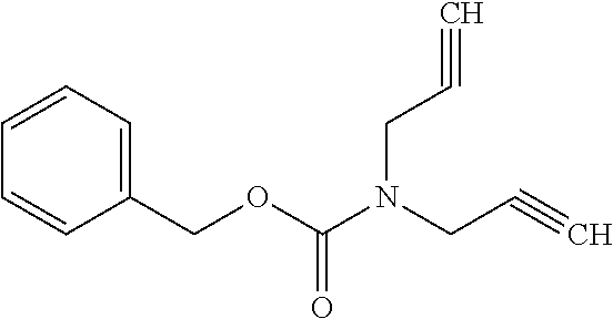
C1=CC=C(COC(N(CC#C)CC#C)=O)C=C1
